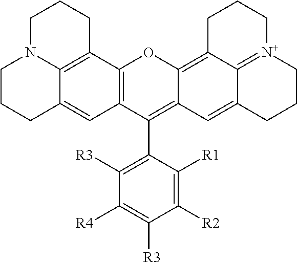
C12=C(C3=C4C(=C1)CCCN4CCC3)OC1=C3C4=[N+](CCCC4=CC1=C2C1=C([R3])C([R4])=C([R3])C([R2])=C1[R1])CCC3
